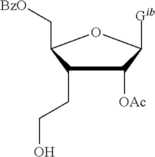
C1(CCO)C([OAc])C([Gib])OC1C[BzO]
